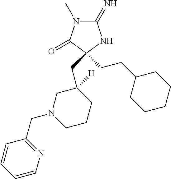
C1(=N)N(C)C(=O)C(CCC2CCCCC2)(CC2([H])CN(CC3=NC=CC=C3)CCC2)N1
